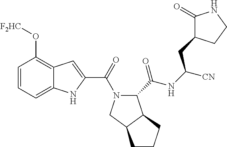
C1=CC=C2C(=C1O[F2HC])C=C(C(=O)N1C(C(=O)NC([CN])CC3C(=O)NCC3)C3C(C1)CCC3)N2
